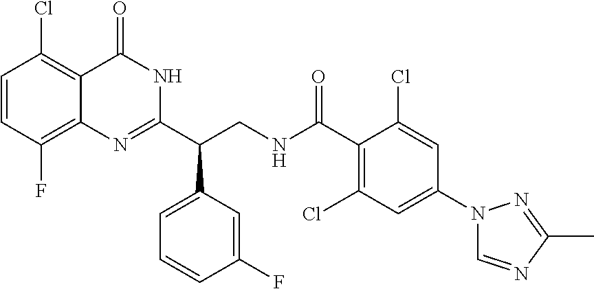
C(CNC(C1=C(Cl)C=C(N2C=NC(C)=N2)C=C1Cl)=O)(C1=CC=CC(F)=C1)C1=NC2=C(F)C=CC(Cl)=C2C(=O)N1
